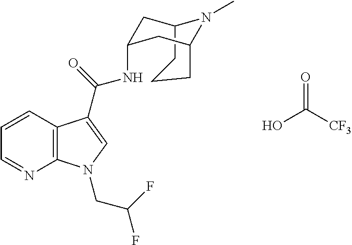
C12CCCC(CC(NC(C3=CN(CC(F)F)C4=C3C=CC=N4)=O)C1)N2C.OC([CF3])=O
